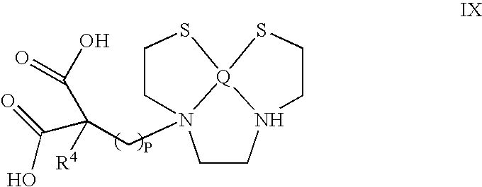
C1CN2[Q]3(N1(CC(C(=O)O)([R4])C(O)=O)CCS3)SCC2
